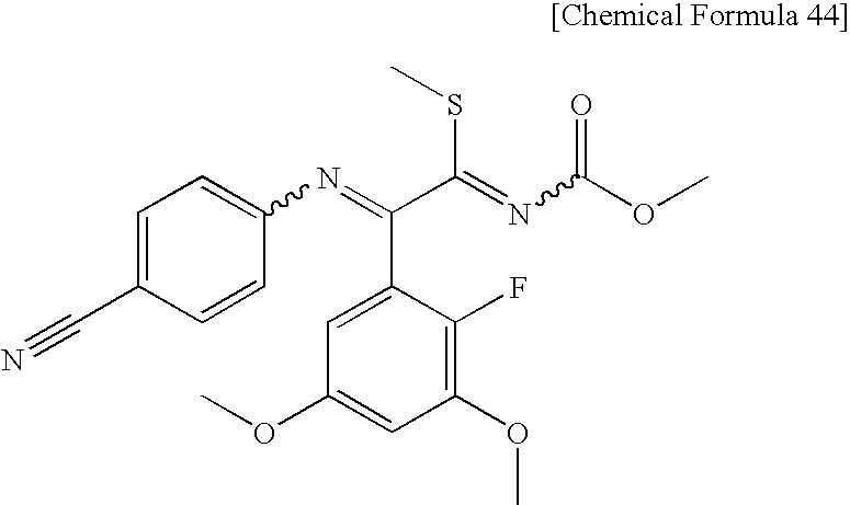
N#CC1=CC=C(N=C(C(=NC(OC)=O)SC)C2=CC(OC)=CC(OC)=C2F)C=C1
